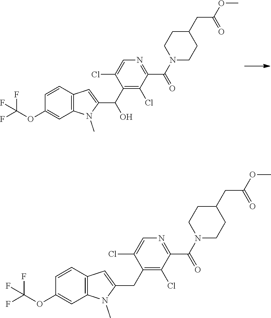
FC(OC1=CC2=C(C=C1)C=C(C(O)C1=C(Cl)C(C(N3CCC(CC(OC)=O)CC3)=O)=NC=C1Cl)N2C)(F)F.FC(OC1=CC2=C(C=C1)C=C(CC1=C(Cl)C(C(N3CCC(CC(OC)=O)CC3)=O)=NC=C1Cl)N2C)(F)F
